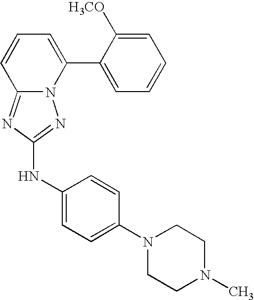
N12C(=NC(NC3=CC=C(N4CCN(C)CC4)C=C3)=N1)C=CC=C2C1=CC=CC=C1[H3CO]
